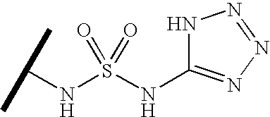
N(S(NC1=NN=NN1)(=O)=O)C(C)C
